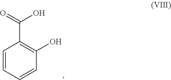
C1=CC=CC(O)=C1C(=O)O
